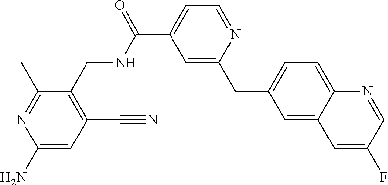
C1=C(C(=O)NCC2=C(C#N)C=C(N)N=C2C)C=C(CC2=CC=C3C(=C2)C=C(F)C=N3)N=C1
